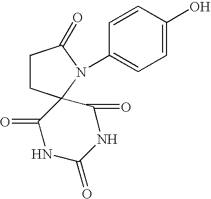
C1CC2(N(C3=CC=C(O)C=C3)C1=O)C(=O)NC(=O)NC2=O
